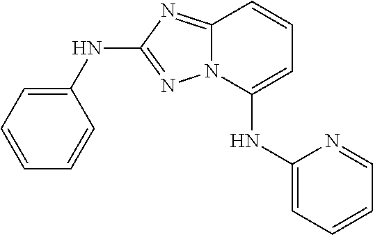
N12C(=NC(NC3=CC=CC=C3)=N1)C=CC=C2NC1=CC=CC=N1
